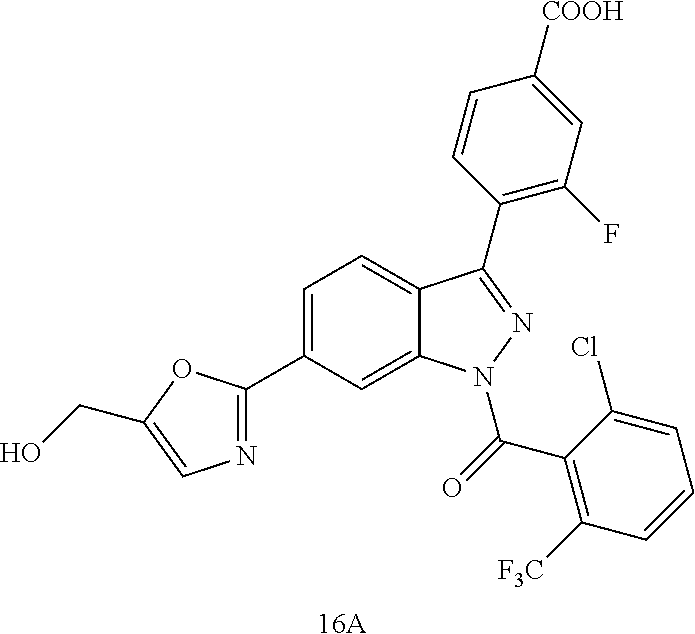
C1=C(C2=NC=C(CO)O2)C=C2C(=C1)C(C1=C(F)C=C([COOH])C=C1)=NN2C(=O)C1=C([F3C])C=CC=C1Cl.[16A]
